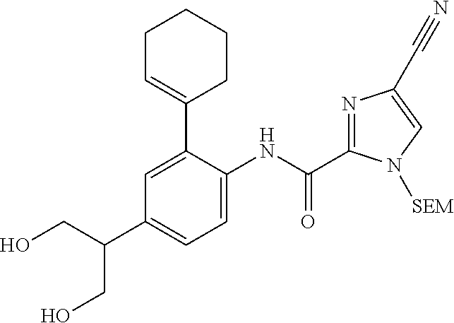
C(NC1=CC=C(C(CO)CO)C=C1C1=CCCCC1)(=O)C1=NC(C#N)=CN1[SEM]
